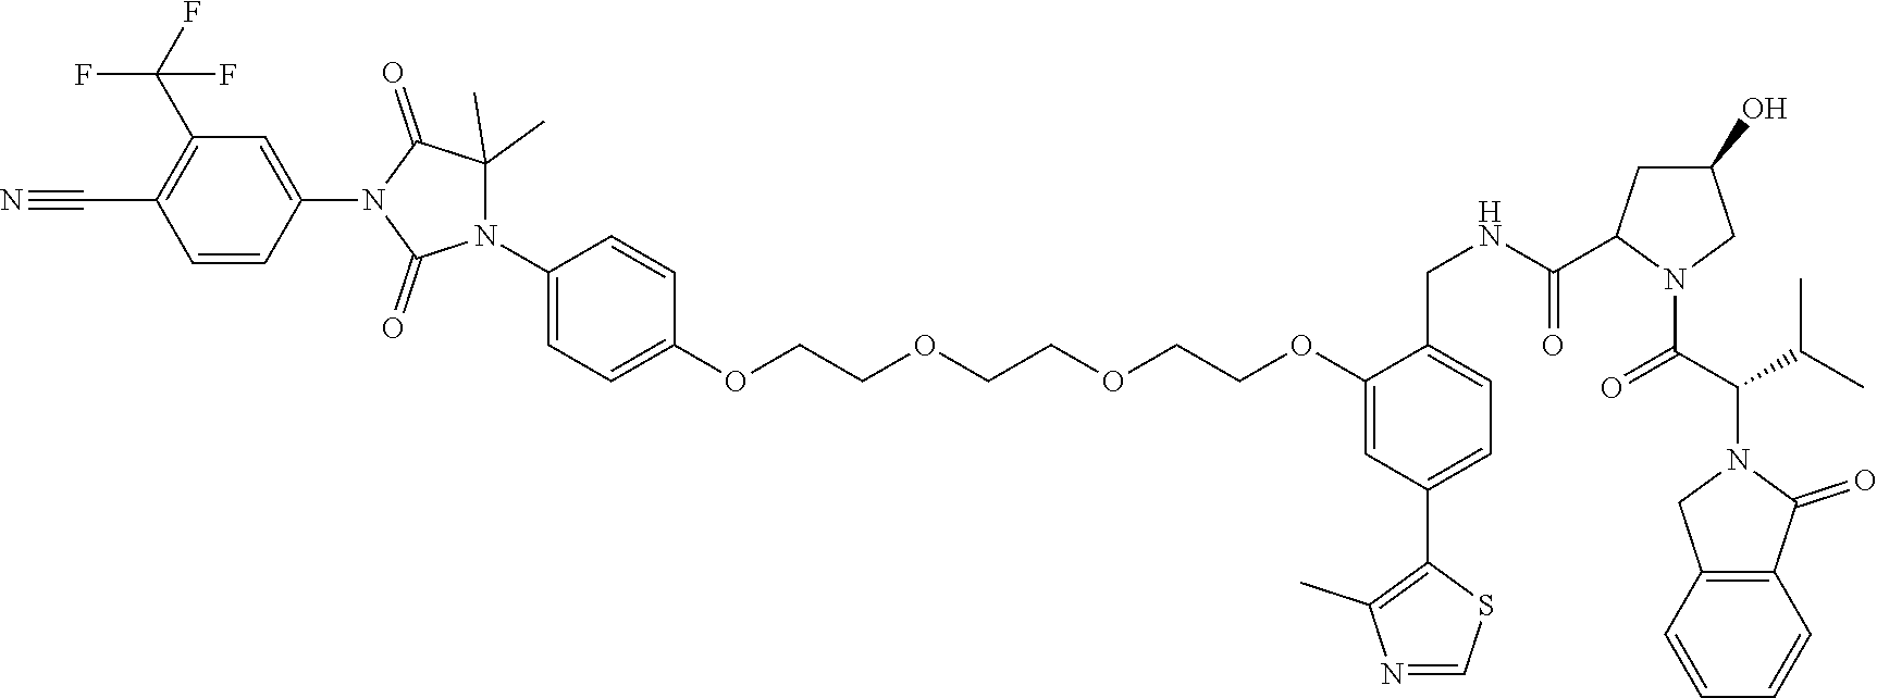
C1=CC(N2C(=O)N(C3=CC=C(OCCOCCOCCOC4=CC(C5=C(C)N=CS5)=CC=C4CNC(=O)C4CC(O)CN4C(C(C(C)C)N4CC5=C(C4=O)C=CC=C5)=O)C=C3)C(C)(C)C2=O)=CC(C(F)(F)F)=C1C#N
